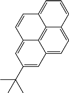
C12=C3C4=CC=C1C=CC=C2C=CC3=CC(C(C)(C)C)=C4
